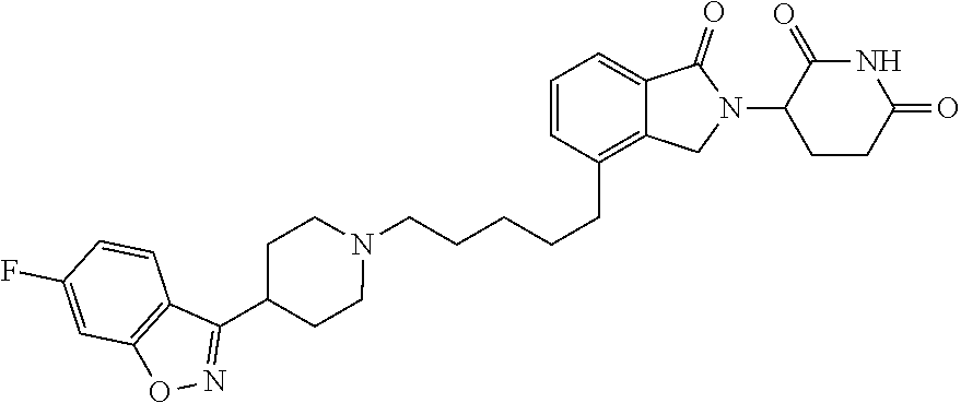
C(CCC1=C2C(=CC=C1)C(=O)N(C1CCC(=O)NC1=O)C2)CCN1CCC(C2=NOC3=C2C=CC(F)=C3)CC1
